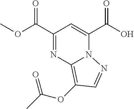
C1(C(OC)=O)=NC2=C(OC(C)=O)C=NN2C(C(O)=O)=C1
